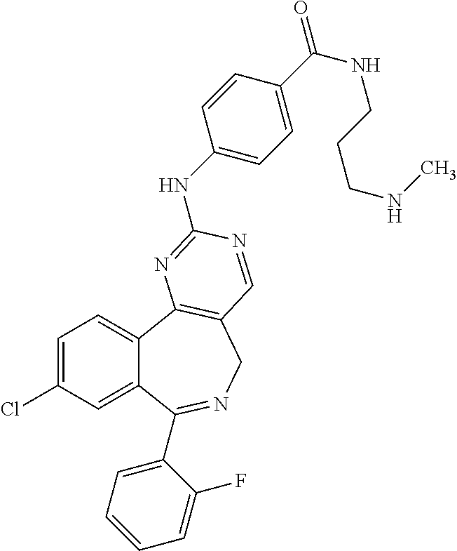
C1=C(Cl)C=C2C(=C1)C1=C(CN=C2C2=CC=CC=C2F)C=NC(NC2=CC=C(C(=O)NCCCNC)C=C2)=N1
